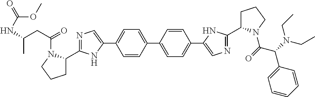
C1=CC(C2=CC=C(C3=CN=C(C4CCCN4C(=O)C(C4=CC=CC=C4)N(CC)CC)N3)C=C2)=CC=C1C1=CN=C(C2CCCN2C(CC(NC(=O)OC)C)=O)N1
